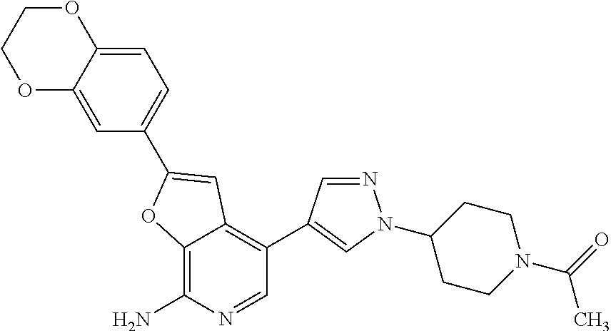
C12=C(N)N=CC(C3=CN(C4CCN(C(=O)C)CC4)N=C3)=C1C=C(C1=CC=C3C(=C1)OCCO3)O2
